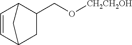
C1=CC2CC(CO[CH2CH2OH])C1C2
